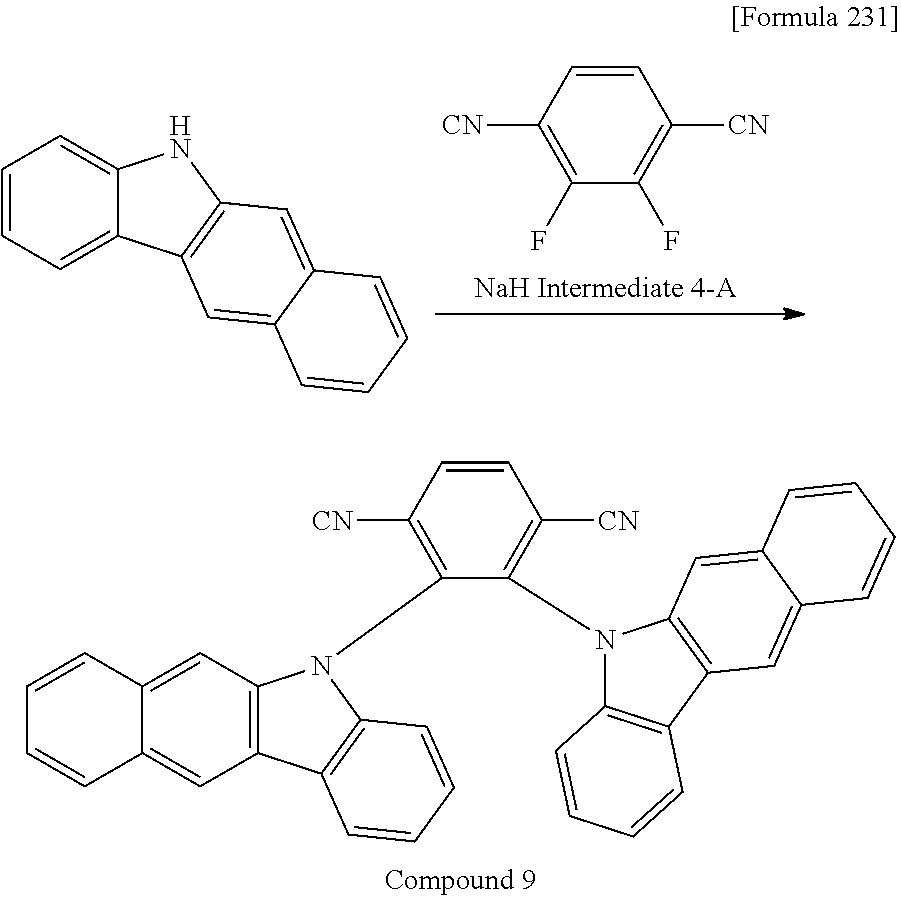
C1=CC([CN])=C(F)C(F)=C1[CN].C1=CC=C2C(=C1)NC1=C2C=C2C(=C1)C=CC=C2.C12=CC3=C(C=C1C=CC=C2)C1=C(N3C2=C([CN])C=CC([CN])=C2N2C3=C(C4=C2C=C2C(=C4)C=CC=C2)C=CC=C3)C=CC=C1
